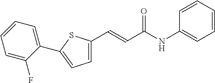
C1=C(F)C(C2=CC=C(C=CC(NC3=CC=CC=C3)=O)S2)=CC=C1
